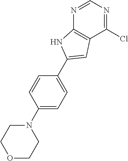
N1=CN=C(Cl)C2=C1NC(C1=CC=C(N3CCOCC3)C=C1)=C2
